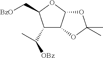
C1(C([OBz])C)C2C(OC1C[BzO])OC(C)(C)O2
